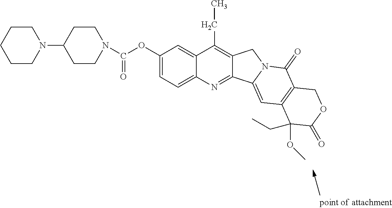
C1(OC(N2CCC(N3CCCCC3)CC2)=O)=CC=C2C(=C1)C(CC)=C1C(=N2)C2=CC3=C(C(=O)N2C1)COC(=O)C3(OC)CC
